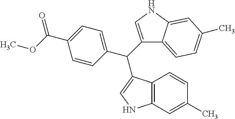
C1=CC(C(C2=CNC3=C2C=CC(C)=C3)C2=CNC3=CC(C)=CC=C23)=CC=C1C(OC)=O
